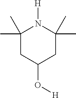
C1(C)(C)CC(O[H])CC(C)(C)N1[H]
